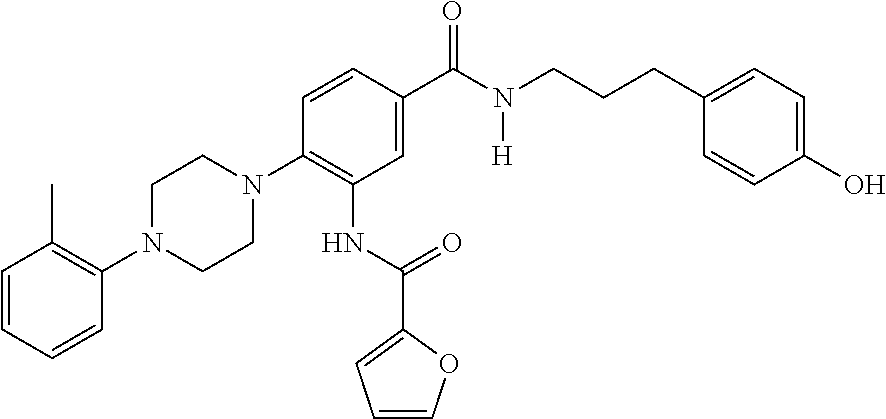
C1=CC=CC(N2CCN(C3=C(NC(=O)C4=CC=CO4)C=C(C(N(CCCC4=CC=C(O)C=C4)[H])=O)C=C3)CC2)=C1C
